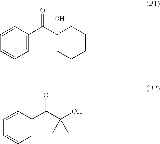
C1=CC=C(C(C2(O)CCCCC2)=O)C=C1.C1=CC=C(C(C(O)(C)C)=O)C=C1
